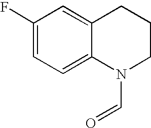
C1(F)=CC=C2C(=C1)CCCN2C=O
